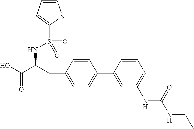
OC(C(CC1=CC=C(C2=CC(NC(NCC)=O)=CC=C2)C=C1)NS(=O)(=O)C1=CC=CS1)=O
